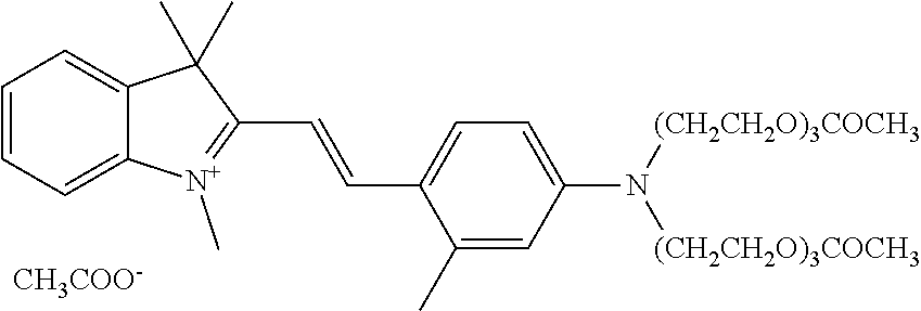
C12=CC=CC=C1[N+](C)=C(C=CC1=CC=C(N([(CH2CH2O)3COCH3])[(CH2CH2O)3COCH3])C=C1C)C2(C)C.[CH3COO-]
